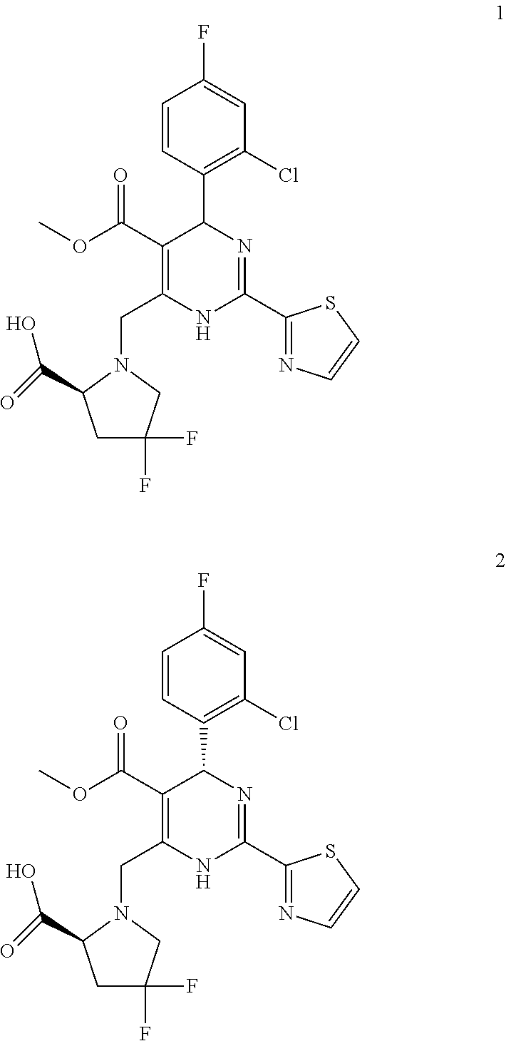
C1(C(OC)=O)=C(CN2CC(F)(F)CC2C(=O)O)NC(C2=NC=CS2)=NC1C1=C(Cl)C=C(F)C=C1.C1(C(OC)=O)=C(CN2CC(F)(F)CC2C(=O)O)NC(C2=NC=CS2)=NC1C1=C(Cl)C=C(F)C=C1
